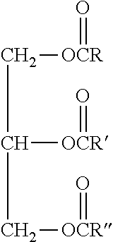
C([OCR]=O)(C[OCR]=O)C[OCR]=O
